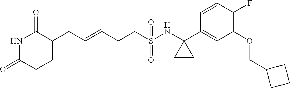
N1C(=O)CCC(CC=CCCS(=O)(=O)NC2(C3=CC(OCC4CCC4)=C(F)C=C3)CC2)C1=O
